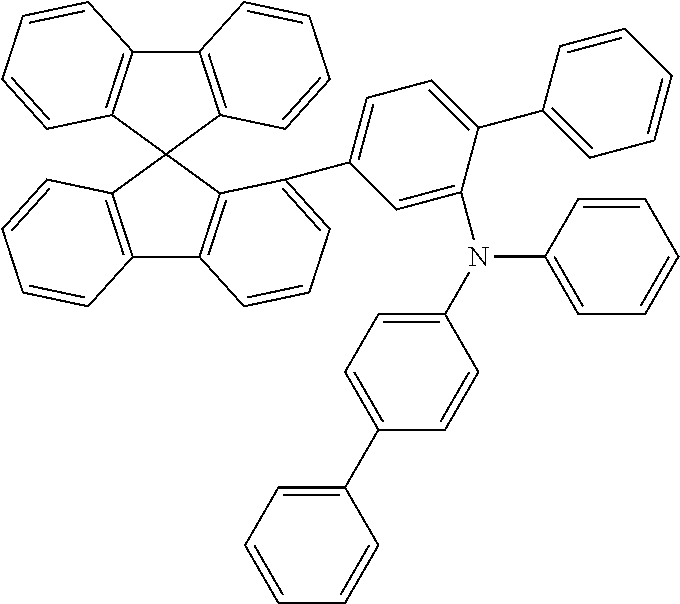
C12=C(C3(C4=C1C=CC=C4)C1=C(C4=C3C(C3=CC=C(C5=CC=CC=C5)C(N(C5=CC=C(C6=CC=CC=C6)C=C5)C5=CC=CC=C5)=C3)=CC=C4)C=CC=C1)C=CC=C2
